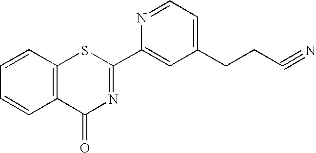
C1=CC2=C(C=C1)C(=O)N=C(C1=CC(CCC#N)=CC=N1)S2
